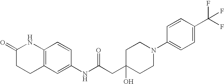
C12=C(C=CC(NC(CC3(O)CCN(C4=CC=C(C(F)(F)F)C=C4)CC3)=O)=C1)NC(=O)CC2
